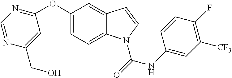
C1(OC2=CC=C3C(=C2)C=CN3C(NC2=CC([CF3])=C(F)C=C2)=O)=NC=NC(CO)=C1
